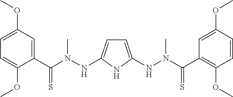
C1=C(OC)C(C(N(NC2=CC=C(NN(C(C3=C(OC)C=CC(OC)=C3)=S)C)N2)C)=S)=CC(OC)=C1
